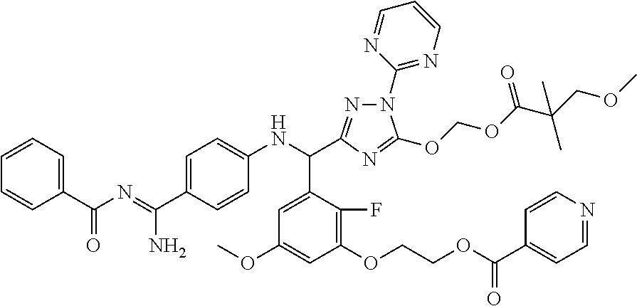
C1=C(C(=NC(C2=CC=CC=C2)=O)N)C=CC(NC(C2=CC(OC)=CC(OCCOC(=O)C3=CC=NC=C3)=C2F)C2=NN(C3=NC=CC=N3)C(OCOC(=O)C(COC)(C)C)=N2)=C1
